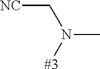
CN([#3])C[NC]
